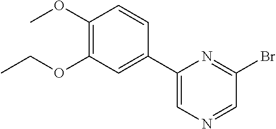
C1(OC)=C(OCC)C=C(C2=CN=CC(Br)=N2)C=C1
